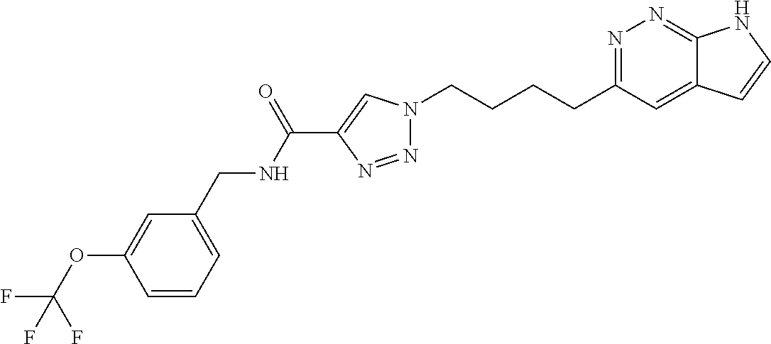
N1=C(CCCCN2N=NC(C(NCC3=CC=CC(OC(F)(F)F)=C3)=O)=C2)C=C2C(=N1)NC=C2
